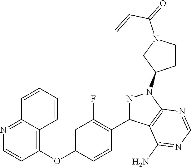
N1=C2C(=C(OC3=CC(F)=C(C4=NN(C5CCN(C(=O)C=C)C5)C5=C4C(N)=NC=N5)C=C3)C=C1)C=CC=C2
